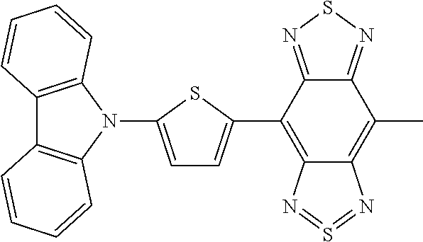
C1=C(N2C3=C(C4=C2C=CC=C4)C=CC=C3)SC(C2=C3C(=C(C)C4=NSN=C24)N=S=N3)=C1
